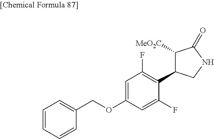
C1=CC=CC(COC2=CC(F)=C(C3C([MeO2C])C(=O)NC3)C(F)=C2)=C1
